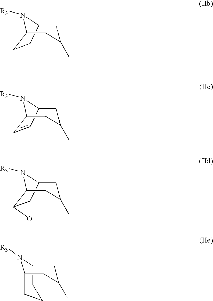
N1([R3])C2CC(C)CC1C1C2O1.N1([R3])C2CC(C)CC1C=C2.N1([R3])C2CC(C)CC1CC2.N1([R3])C2CC(C)CC1CCC2
